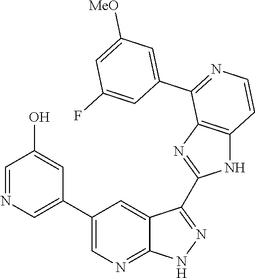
C1=NC=C(C2=CN=C3C(=C2)C(C2=NC4=C(N2)C=CN=C4C2=CC([MeO])=CC(F)=C2)=NN3)C=C1O
